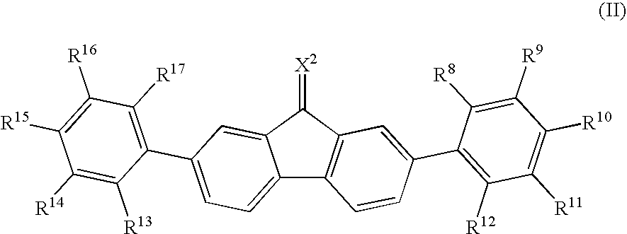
C12=CC=C(C3=C([R17])C([R16])=C([R15])C([R14])=C3[R13])C=C1C(=[X2])C1=C2C=CC(C2=C([R12])C([R11])=C([R10])C([R9])=C2[R8])=C1
